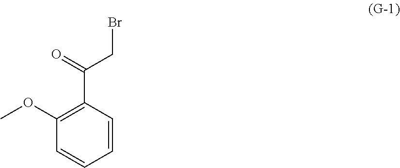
C1=CC=CC(C(=O)CBr)=C1OC
